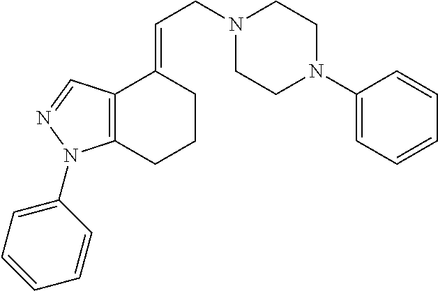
N1(CC=C2CCCC3=C2C=NN3C2=CC=CC=C2)CCN(C2=CC=CC=C2)CC1
